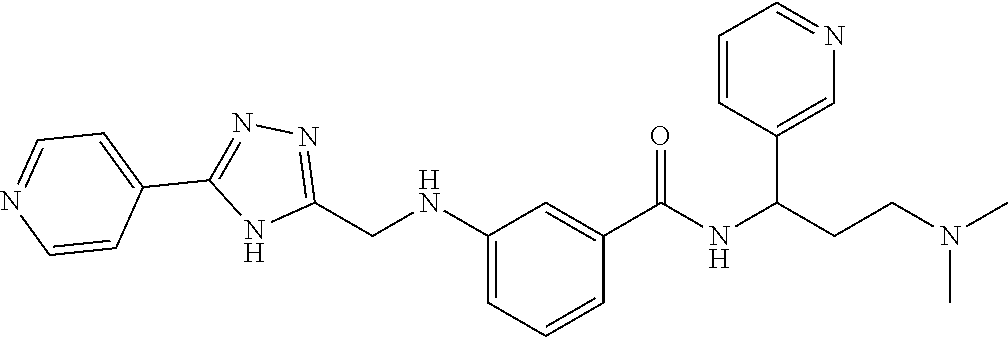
N(C(C1=CC(NCC2=NN=C(C3=CC=NC=C3)N2)=CC=C1)=O)C(CCN(C)C)C1=CN=CC=C1
